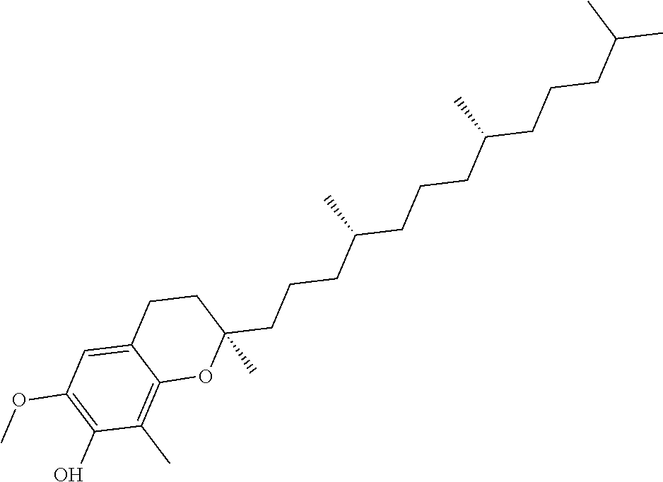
C12=CC(OC)=C(O)C(C)=C1OC(CCCC(CCCC(CCCC(C)C)C)C)(C)CC2
